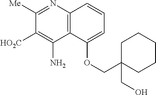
C1([Me])=NC2=C(C(N)=C1[HO2C])C(OCC1(CO)CCCCC1)=CC=C2
